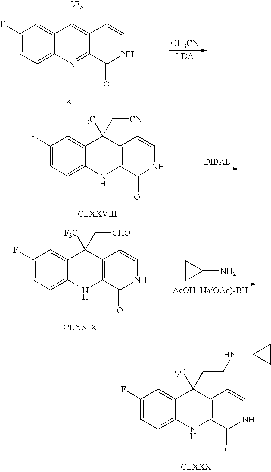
C1=C2C(=CC(F)=C1)C([CF3])=C1C(=N2)C(=O)NC=C1.[CH3CN].C1=C2C(=CC(F)=C1)C([F3C])(C[CN])C1=C(N2)C(=O)NC=C1.C1=C2C(=CC(F)=C1)C([F3C])(C[CHO])C1=C(N2)C(=O)NC=C1.C1C(N)C1.C1=C2C(=CC(F)=C1)C([F3C])(CCNC1CC1)C1=C(N2)C(=O)NC=C1
